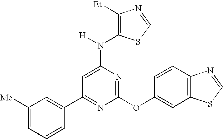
C1(C2=CC([Me])=CC=C2)=NC(OC2=CC3=C(C=C2)N=CS3)=NC(N([H])C2=C([Et])N=CS2)=C1
